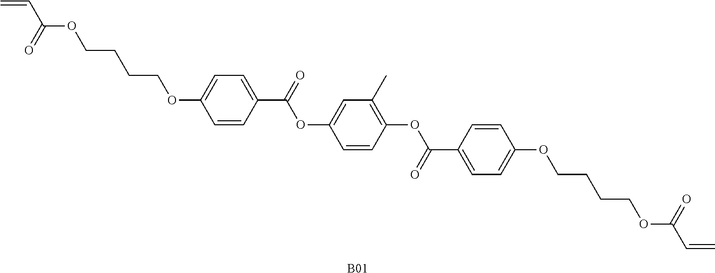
O(C1=CC=C(C(=O)OC2=C(C)C=C(OC(C3=CC=C(OCCCCOC(C=C)=O)C=C3)=O)C=C2)C=C1)CCCCOC(C=C)=O.[B01]
